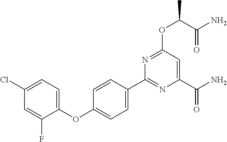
C1(C2=CC=C(OC3=CC=C(Cl)C=C3F)C=C2)=NC(C(N)=O)=CC(OC(C)C(N)=O)=N1
